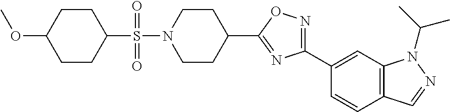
S(N1CCC(C2=NC(C3=CC4=C(C=C3)C=NN4C(C)C)=NO2)CC1)(C1CCC(OC)CC1)(=O)=O
